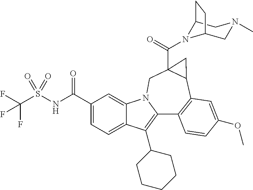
C1(C(NS(=O)(=O)C(F)(F)F)=O)=CC=C2C(=C1)N1C(=C2C2CCCCC2)C2=C(C3C(C(=O)N4C5CN(C)CC4CC5)(C1)C3)C=C(OC)C=C2
